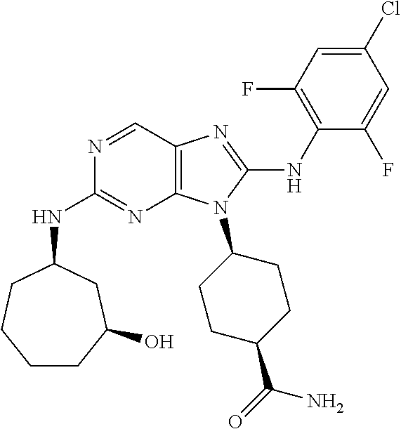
N1=CC2=C(N=C1NC1CCCCC(O)C1)N(C1CCC(C(=O)N)CC1)C(NC1=C(F)C=C(Cl)C=C1F)=N2
